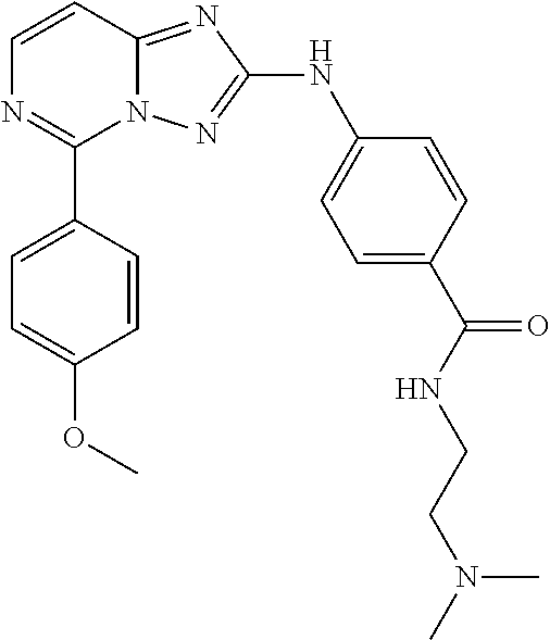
C1=CN=C(C2=CC=C(OC)C=C2)N2C1=NC(NC1=CC=C(C(NCCN(C)C)=O)C=C1)=N2
